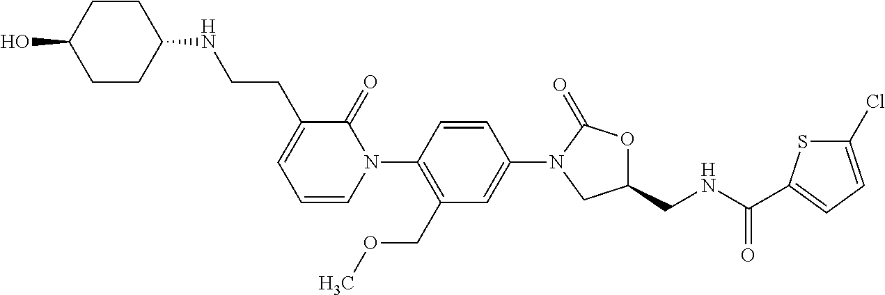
C1CC(O)CCC1NCCC1=CC=CN(C2=C(COC)C=C(N3CC(CNC(=O)C4=CC=C(Cl)S4)OC3=O)C=C2)C1=O
